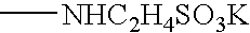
C[NHC2H4SO3K]
